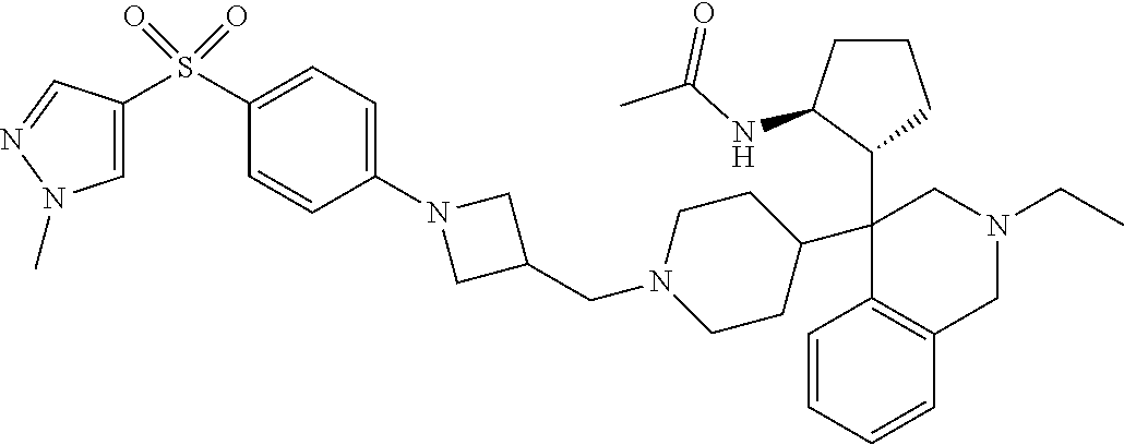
C1=CC=CC2=C1C(C1C(NC(C)=O)CCC1)(C1CCN(CC3CN(C4=CC=C(S(=O)(=O)C5=CN(C)N=C5)C=C4)C3)CC1)CN(CC)C2
